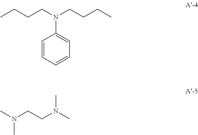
C1=CC=CC=C1N(CCCC)CCCC.CN(CCN(C)C)C
